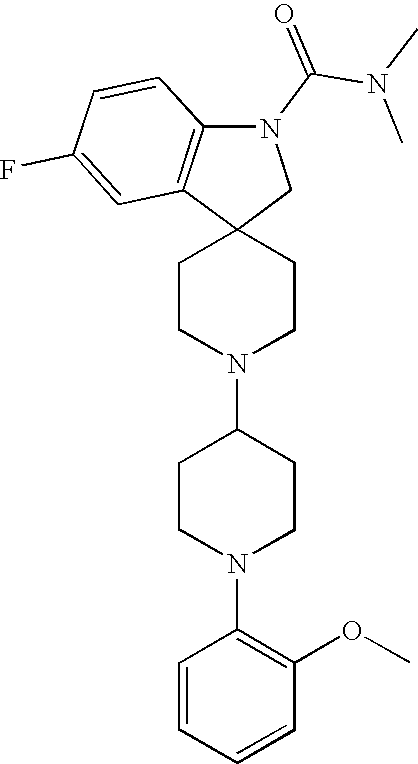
C1CN(C2CCN(C3=C(OC)C=CC=C3)CC2)CCC12CN(C(N(C)C)=O)C1=C2C=C(F)C=C1
